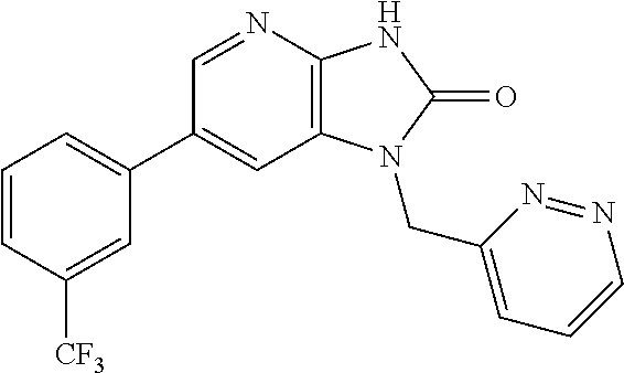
C1(C2=CC=CC([CF3])=C2)=CC2=C(N=C1)NC(=O)N2CC1=CC=CN=N1
